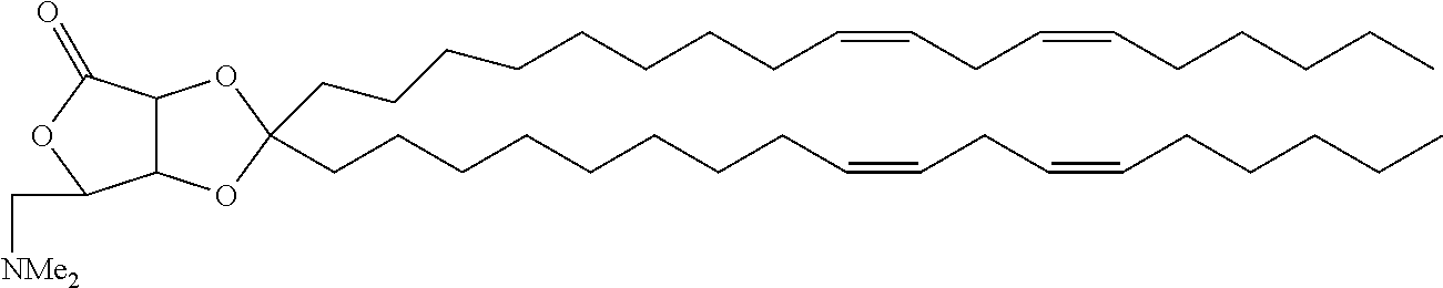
O1C(CCCCCCCCC=CCC=CCCCCC)(CCCCCCCCC=CCC=CCCCCC)OC2C1C(C[NMe2])OC2=O
